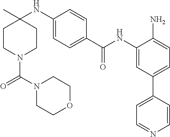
C1CN(C(=O)N2CCOCC2)CCC1(NC1=CC=C(C(NC2=CC(C3=CC=NC=C3)=CC=C2N)=O)C=C1)C
